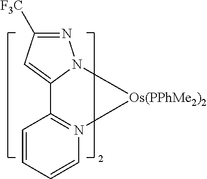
C12=N(C=CC=C1)[Os(PPhMe2)2]N1N=C([F3C])C=C21
